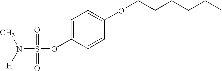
S(OC1=CC=C(OCCCCCC)C=C1)(=O)(=O)N([H])C
